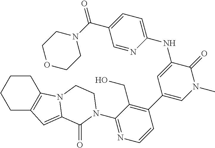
C1CCCC2=C1N1C(=C2)C(=O)N(C2=NC=CC(C3=CN(C)C(=O)C(NC4=CC=C(C(N5CCOCC5)=O)C=N4)=C3)=C2CO)CC1
